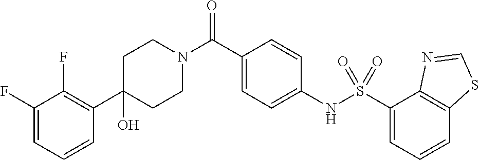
C1(C2=C(F)C(F)=CC=C2)(O)CCN(C(C2=CC=C(NS(C3=CC=CC4=C3N=CS4)(=O)=O)C=C2)=O)CC1
